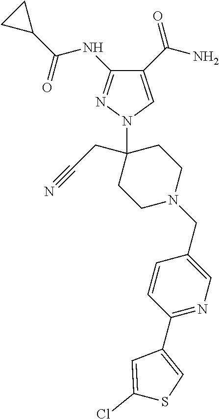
C1(C(N)=O)=CN(C2(CC#N)CCN(CC3=CN=C(C4=CSC(Cl)=C4)C=C3)CC2)N=C1NC(=O)C1CC1
